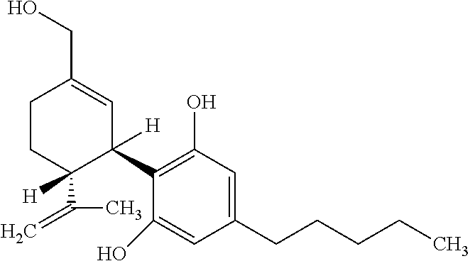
C1(C2=C(O)C=C(CCCCC)C=C2O)([H])C=C(CO)CCC1([H])C(C)=C
